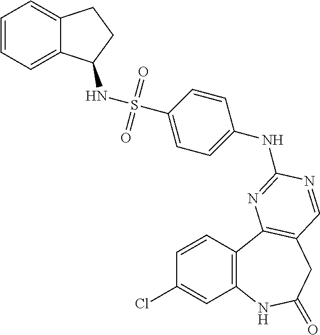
C1=CC2=C(C=C1Cl)NC(=O)CC1=C2N=C(NC2=CC=C(S(=O)(=O)NC3C4=CC=CC=C4CC3)C=C2)N=C1
